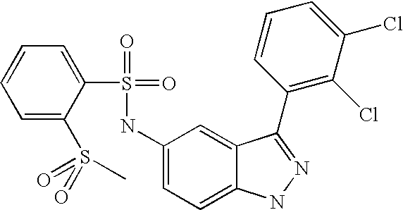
C1=CC=C(S(=O)(=O)C)C(S(=O)(=O)NC2=CC=C3C(=C2)C(C2=C(Cl)C(Cl)=CC=C2)=NN3)=C1
